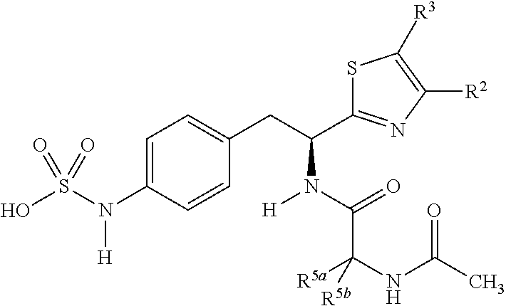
C1=C(N(S(O)(=O)=O)[H])C=CC(CC(N(C(=O)C(NC(C)=O)([R5a])[R5b])[H])C2=NC([R2])=C([R3])S2)=C1
